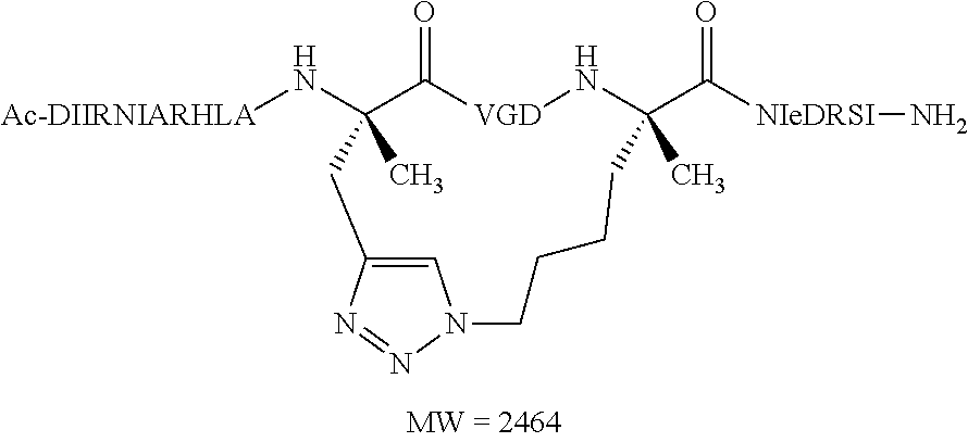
[Ac-DIIRNIARHLA]NC1(C)C(=O)[VGD]NC(C([NIeDRSI]N)=O)(C)CCCCN2C=C(C1)N=N2
